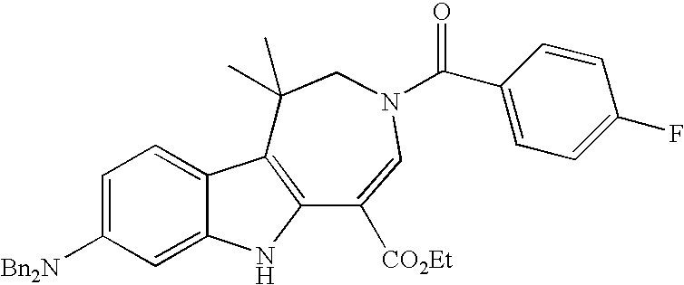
C1=C([Bn2N])C=C2C(=C1)C1=C(N2)C([CO2Et])=CN(C(C2=CC=C(F)C=C2)=O)CC1(C)C
